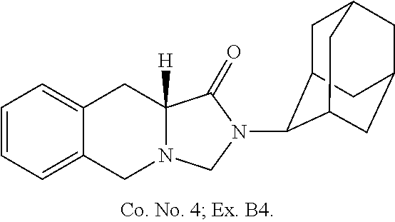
C12=CC=CC=C1CN1C([H])(C2)C(=O)N(C2C3CC4CC(CC2C4)C3)C1
